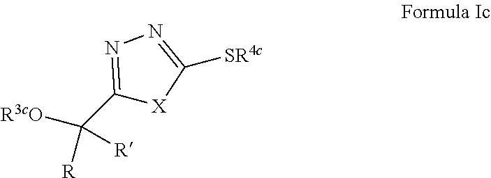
C1(C([R3cO])([R])[R])=NN=C([SR4c])[X]1
